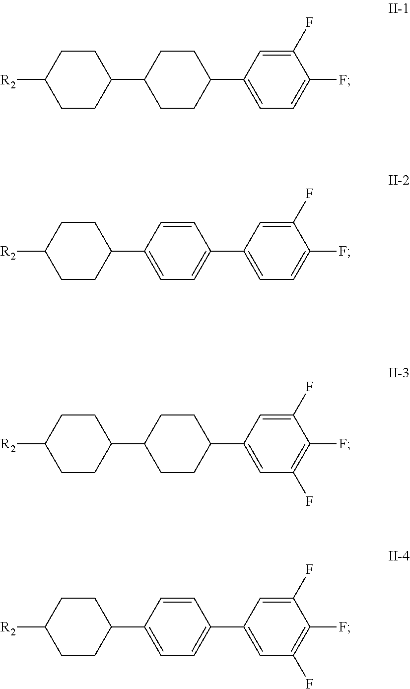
C1([R2])CCC(C2=CC=C(C3=CC=C(F)C(F)=C3)C=C2)CC1.C1([R2])CCC(C2CCC(C3=CC(F)=C(F)C(F)=C3)CC2)CC1.C1([R2])CCC(C2=CC=C(C3=CC(F)=C(F)C(F)=C3)C=C2)CC1.C1([R2])CCC(C2CCC(C3=CC=C(F)C(F)=C3)CC2)CC1
